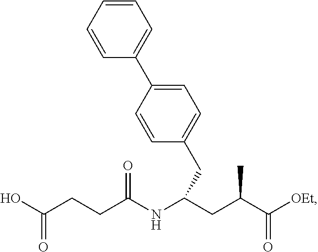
O=C(O)CCC(NC(CC(C([OEt])=O)C)CC1=CC=C(C2=CC=CC=C2)C=C1)=O
